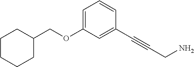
O(C1=CC=CC(C#CCN)=C1)CC1CCCCC1
